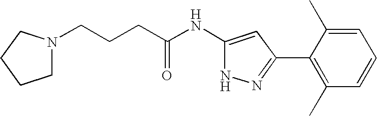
C(CCC(NC1=CC(C2=C(C)C=CC=C2C)=NN1)=O)N1CCCC1
